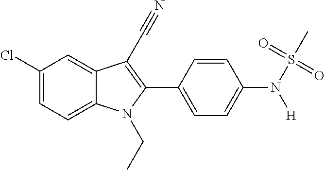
C1(Cl)=CC=C2C(=C1)C(C#N)=C(C1=CC=C(N([H])S(C)(=O)=O)C=C1)N2CC
